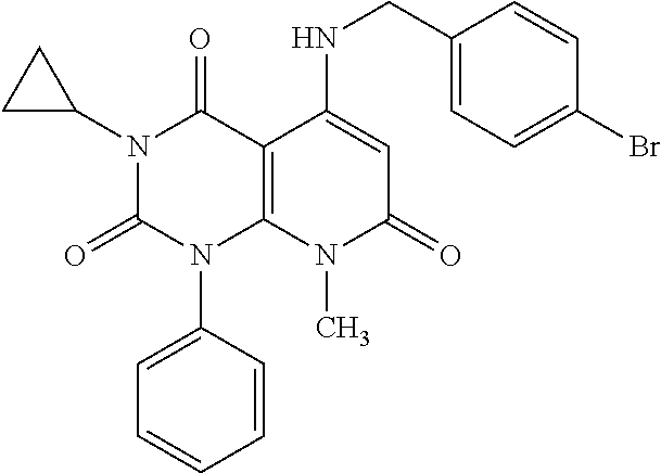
C(C1=CC=C(Br)C=C1)NC1=CC(=O)N(C)C2=C1C(=O)N(C1CC1)C(=O)N2C1=CC=CC=C1
